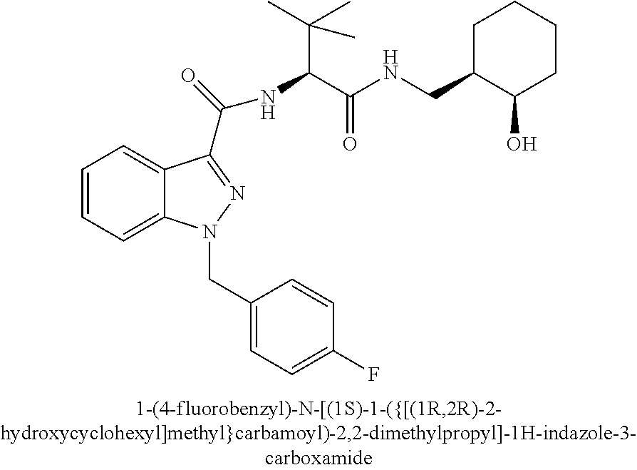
C1=CC=C2C(=C1)C(C(=O)NC(C(NCC1C(O)CCCC1)=O)C(C)(C)C)=NN2CC1=CC=C(F)C=C1
